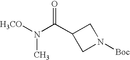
[H3CO]N(C(C1CN([Boc])C1)=O)C
